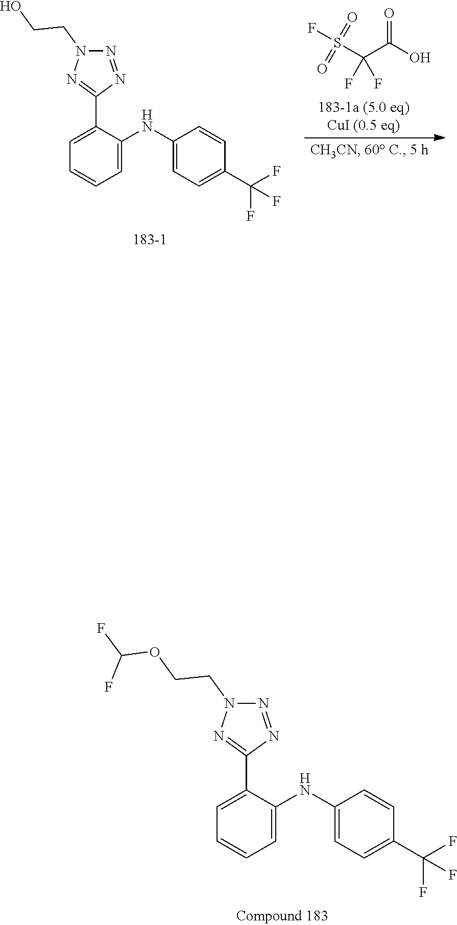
C1=C(C2=NN(CCOC(F)F)N=N2)C(NC2=CC=C(C(F)(F)F)C=C2)=CC=C1.C1=C(C2=NN(CCO)N=N2)C(NC2=CC=C(C(F)(F)F)C=C2)=CC=C1.OC(C(S(F)(=O)=O)(F)F)=O
